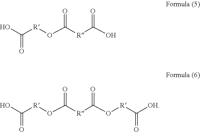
OC([R]OC([R]C(O)=O)=O)=O.OC([R]OC([R]C(O[R]C([OH])=O)=O)=O)=O
